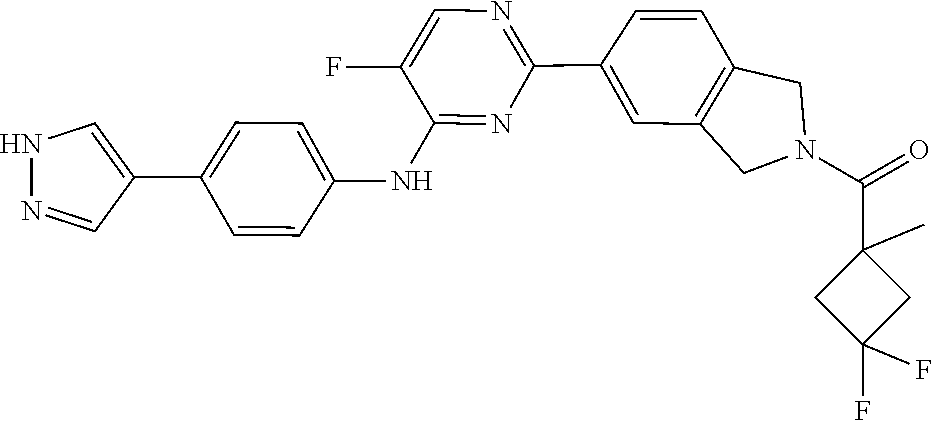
C1(F)=CN=C(C2=CC3=C(C=C2)CN(C(C2(C)CC(F)(F)C2)=O)C3)N=C1NC1=CC=C(C2=CNN=C2)C=C1
